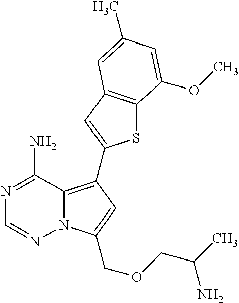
C12=C(C3=CC4=C(S3)C(OC)=CC(C)=C4)C=C(COCC(C)N)N1N=CN=C2N
